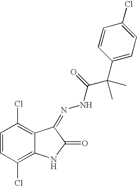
C1=CC(Cl)=C2C(=C1Cl)C(=NNC(C(C1=CC=C(Cl)C=C1)(C)C)=O)C(=O)N2
